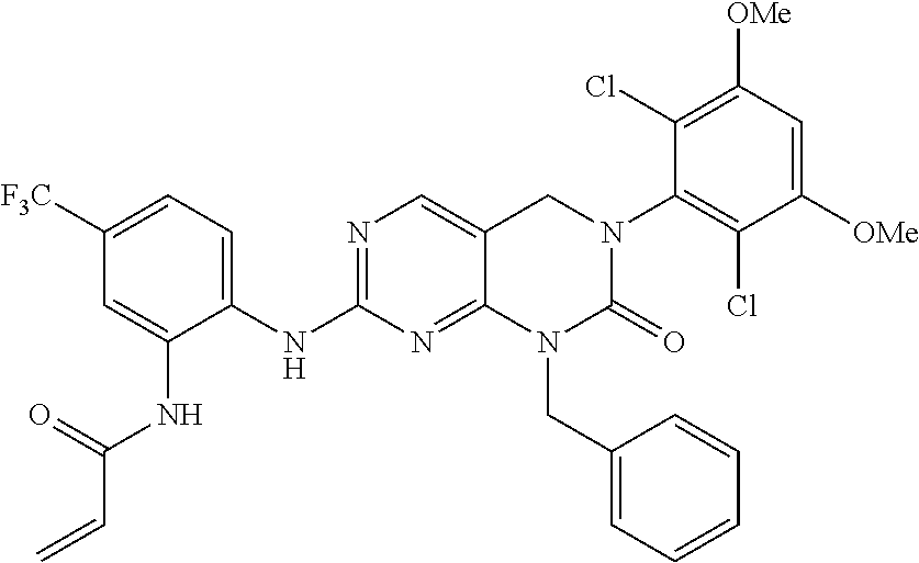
N1=C(NC2=CC=C([F3C])C=C2NC(C=C)=O)N=C2C(=C1)CN(C1=C(Cl)C([OMe])=CC([OMe])=C1Cl)C(=O)N2CC1=CC=CC=C1
